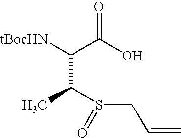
O=C(O)C([tBocHN])C(S(=O)CC=C)C
